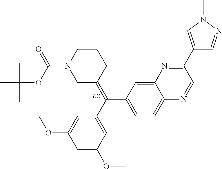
C1CN(C(OC(C)(C)C)=O)CC(=C(C2=CC=C3C(=C2)N=C(C2=CN(C)N=C2)C=N3)C2=CC(OC)=CC(OC)=C2)C1
